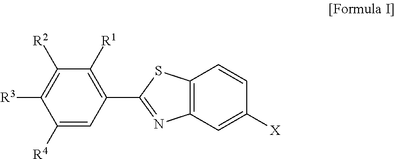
C1([R4])=CC(C2=NC3=C(S2)C=CC([X])=C3)=C([R1])C([R2])=C1[R3]
